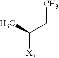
CC(CC)[X7]
